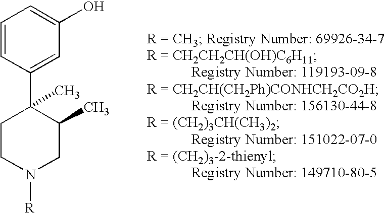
C1=CC(C2(C)CCN([R])CC2C)=CC(O)=C1
